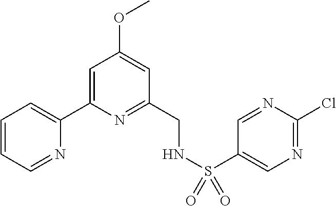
C1=CC=NC(C2=CC(OC)=CC(CNS(=O)(=O)C3=CN=C(Cl)N=C3)=N2)=C1
